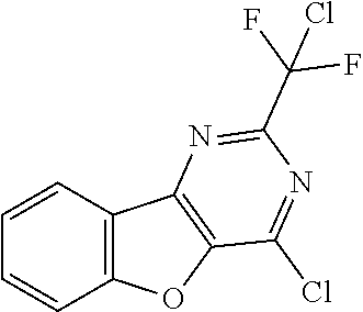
C1=CC2=C(C=C1)OC1=C2N=C(C(F)(F)Cl)N=C1Cl
